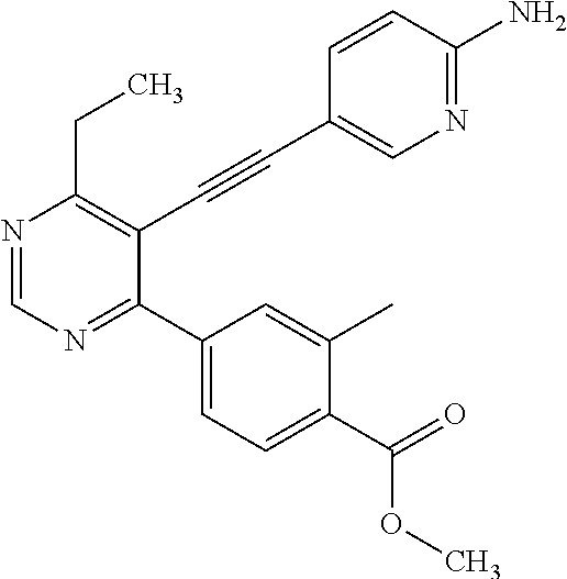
N1=CN=C(C2=CC=C(C(=O)OC)C(C)=C2)C(C#CC2=CN=C(N)C=C2)=C1CC
